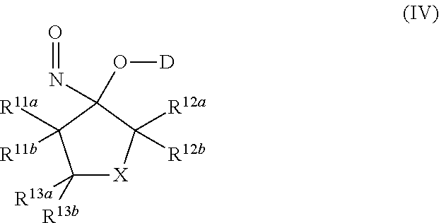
N(=O)C1(O[D])C([R12a])([R12b])[X]C([R13b])([R13a])C1([R11b])[R11a]
